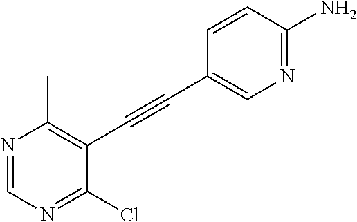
N1=C(N)C=CC(C#CC2=C(C)N=CN=C2Cl)=C1
